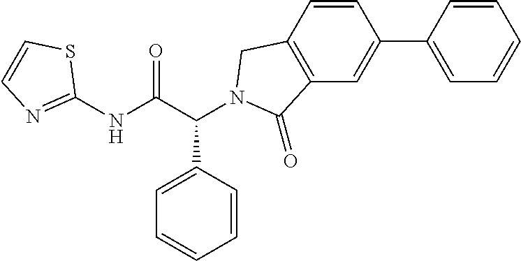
C1(NC(C(C2=CC=CC=C2)N2CC3=C(C=C(C4=CC=CC=C4)C=C3)C2=O)=O)=NC=CS1
